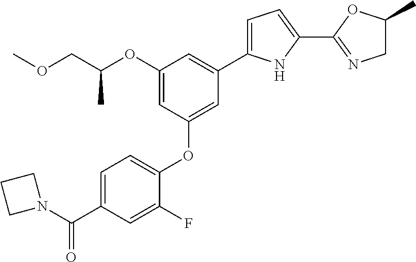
C1(OC(COC)C)=CC(OC2=CC=C(C(=O)N3CCC3)C=C2F)=CC(C2=CC=C(C3=NCC(C)O3)N2)=C1
